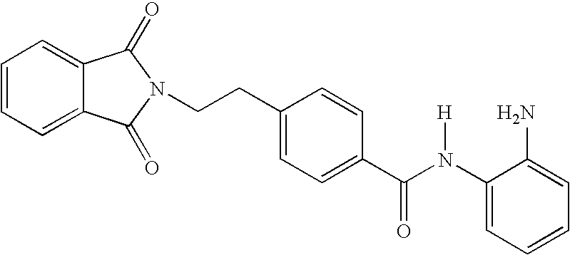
C1(N(C(C2=CC=C(CCN3C(=O)C4=CC=CC=C4C3=O)C=C2)=O)[H])=CC=CC=C1N
